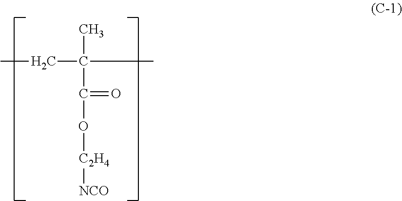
CCC(C)(C(=O)O[C2H4][NCO])C
